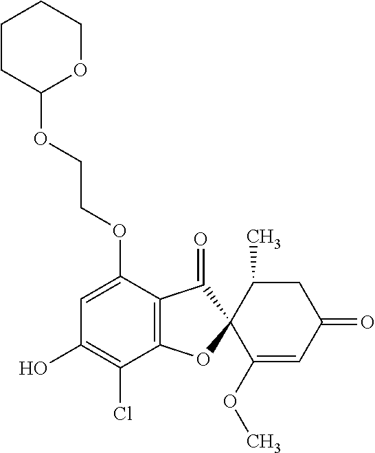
C1(OCCOC2OCCCC2)=CC(O)=C(Cl)C2=C1C(=O)C1(O2)C(OC)=CC(=O)CC1C
